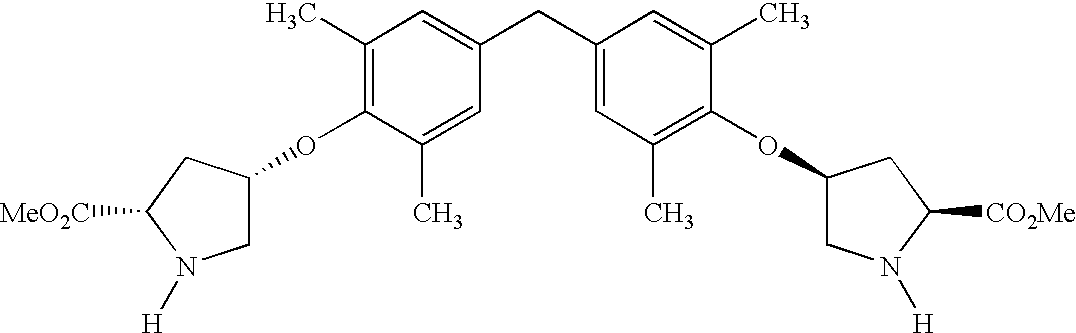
C1(C)=C(OC2CN([H])C([MeO2C])C2)C(C)=CC(CC2=CC(C)=C(OC3CN([H])C([CO2Me])C3)C(C)=C2)=C1
